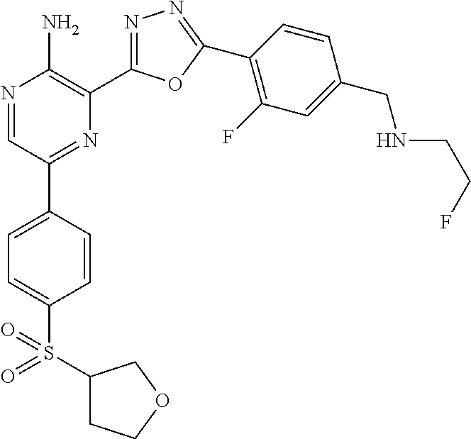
N1=CC(C2=CC=C(S(=O)(C3CCOC3)=O)C=C2)=NC(C2=NN=C(C3=C(F)C=C(CNCCF)C=C3)O2)=C1N
